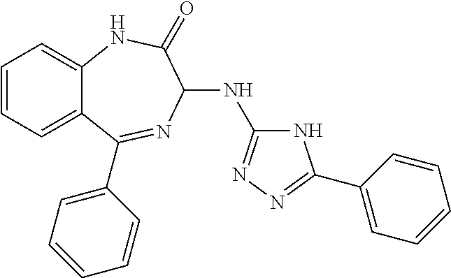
C1=CC=C2C(=C1)NC(=O)C(NC1=NN=C(C3=CC=CC=C3)N1)N=C2C1=CC=CC=C1
